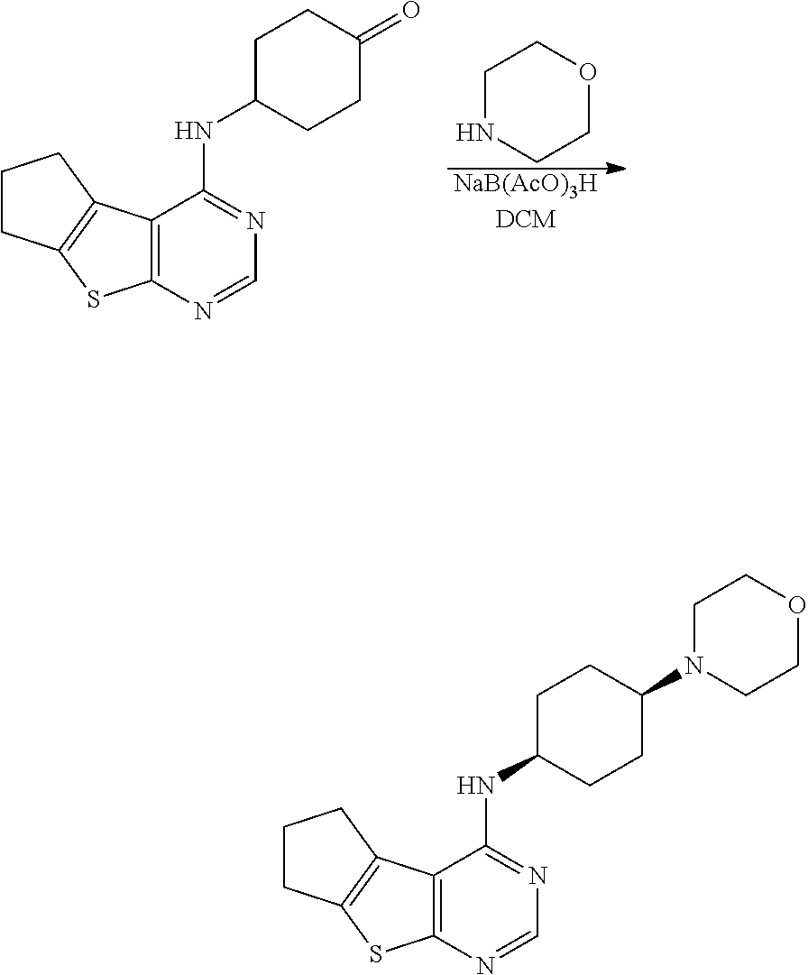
[NaB(AcO)3HDCM].C12=C(N=CN=C1NC1CCC(=O)CC1)SC1=C2CCC1.N1CCOCC1.C12=C(N=CN=C1NC1CCC(N3CCOCC3)CC1)SC1=C2CCC1
